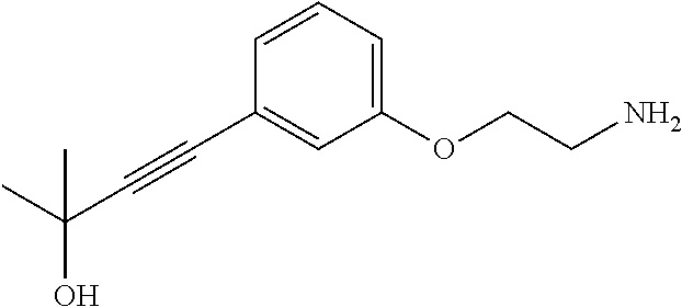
C(#CC1=CC(OCCN)=CC=C1)C(O)(C)C
